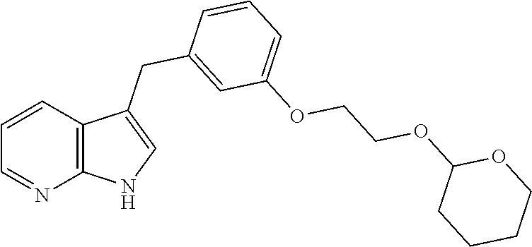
C12=C(C(CC3=CC(OCCOC4CCCCO4)=CC=C3)=CN1)C=CC=N2
